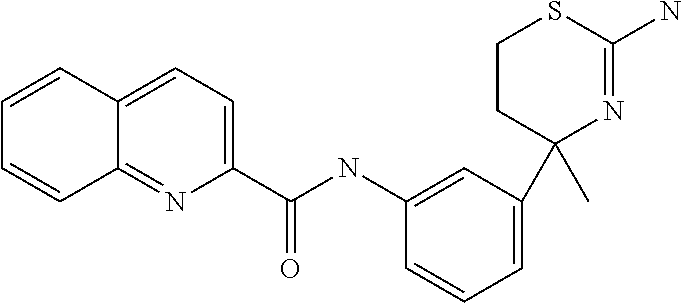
C1=CC2=CC=C(C(NC3=CC(C4(C)N=C(N)SCC4)=CC=C3)=O)N=C2C=C1
